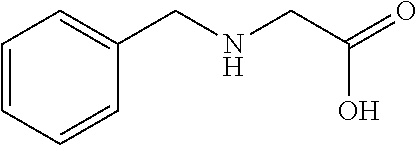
C1=CC=CC(CNCC(=O)O)=C1
